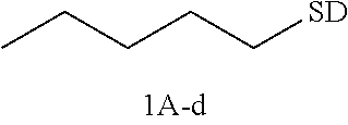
CCCCC[SD]
